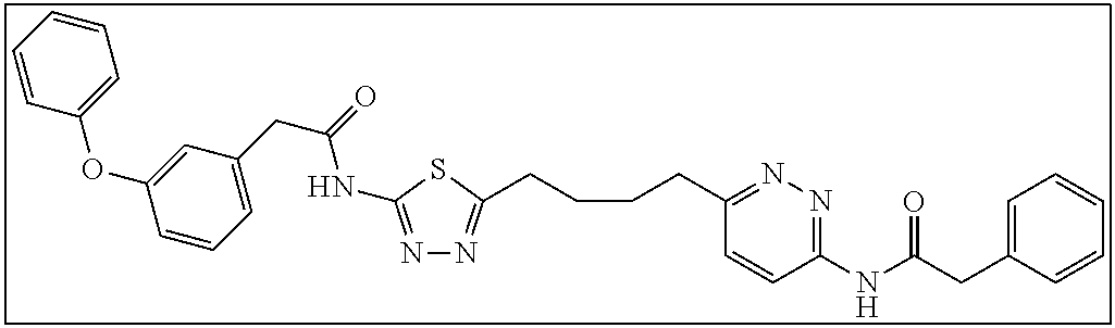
N1=C(NC(CC2=CC=CC(OC3=CC=CC=C3)=C2)=O)SC(CCCCC2=NN=C(NC(CC3=CC=CC=C3)=O)C=C2)=N1
